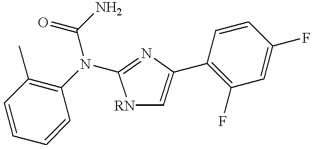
C1=CC(C)=C(N(C(=O)N)C2=NC(C3=C(F)C=C(F)C=C3)=C[RN]2)C=C1
